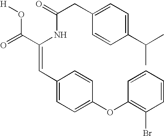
C(=O)(NC(C(=O)O[H])=CC1=CC=C(OC2=C(Br)C=CC=C2)C=C1)CC1=CC=C(C(C)C)C=C1
